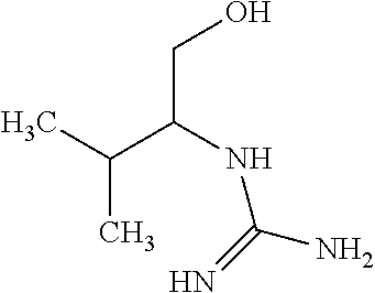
C(NC(N)=N)(CO)C(C)C
